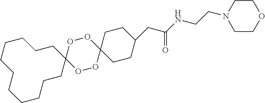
O1OC2(OOC13CCCCCCCCCCC3)CCC(CC(NCCN1CCOCC1)=O)CC2
